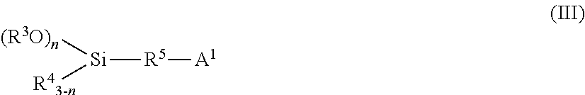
[R5]([A1])[Si]([(R3O)n])[R43-n]
